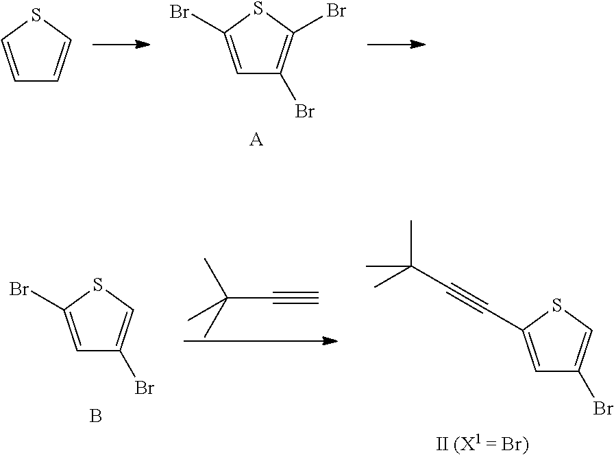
C1=C(Br)SC(Br)=C1Br.[A].C1=CSC=C1.C(C#C)(C)(C)C.C1=C(C#CC(C)(C)C)SC=C1Br.[II (X1 = Br)].C1=C(Br)SC=C1Br.B
